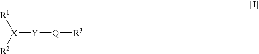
[R1][X]([R2])[Y][Q][R3]
